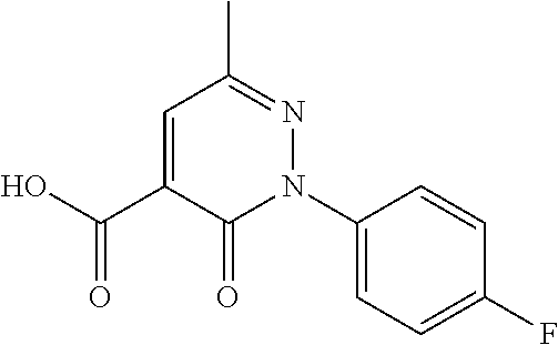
C1=C(C(=O)O)C(=O)N(C2=CC=C(F)C=C2)N=C1C
